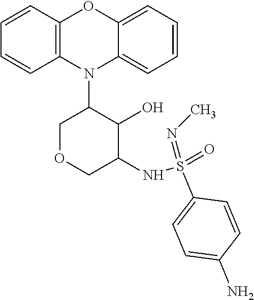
C1=CC2=C(C=C1)N(C1C(O)C(NS(=O)(=NC)C3=CC=C(N)C=C3)COC1)C1=CC=CC=C1O2
